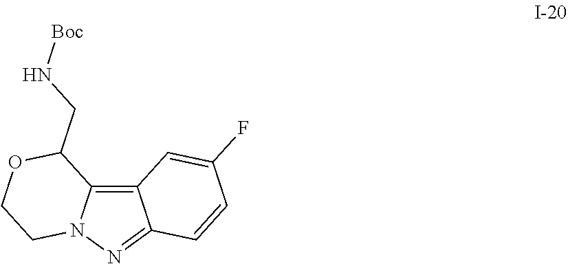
C12=C3N(N=C1C=CC(F)=C2)CCOC3CN[Boc]
